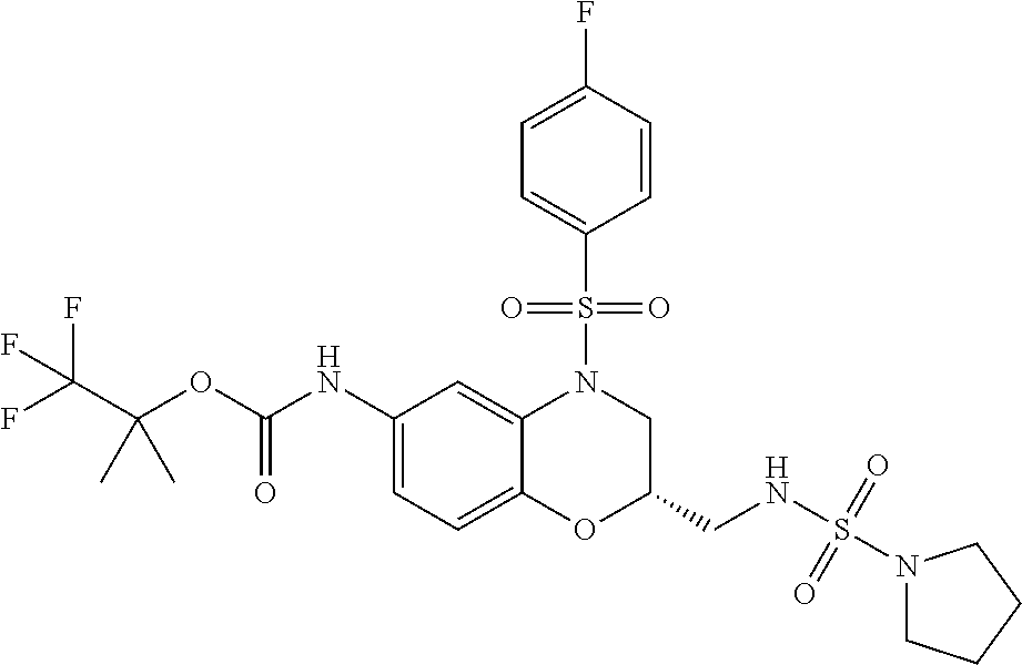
C1(NC(OC(C(F)(F)F)(C)C)=O)=CC=C2C(=C1)N(S(C1=CC=C(F)C=C1)(=O)=O)CC(CNS(=O)(N1CCCC1)=O)O2
